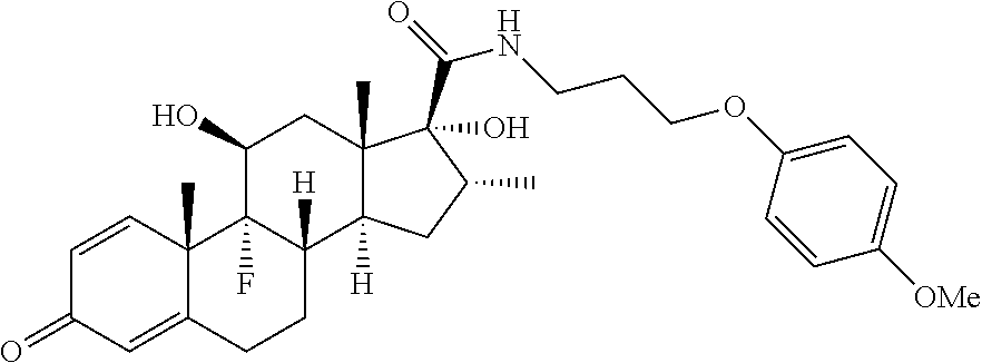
C1=CC2(C)C(=CC1=O)CCC1([H])C2(F)C(O)CC2(C)C1([H])CC(C)C2(C(=O)NCCCOC1=CC=C([OMe])C=C1)O
